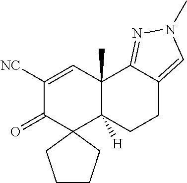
C1([NC])=CC2(C)C([H])(C3(C1=O)CCCC3)CCC1=CN(C)N=C21
